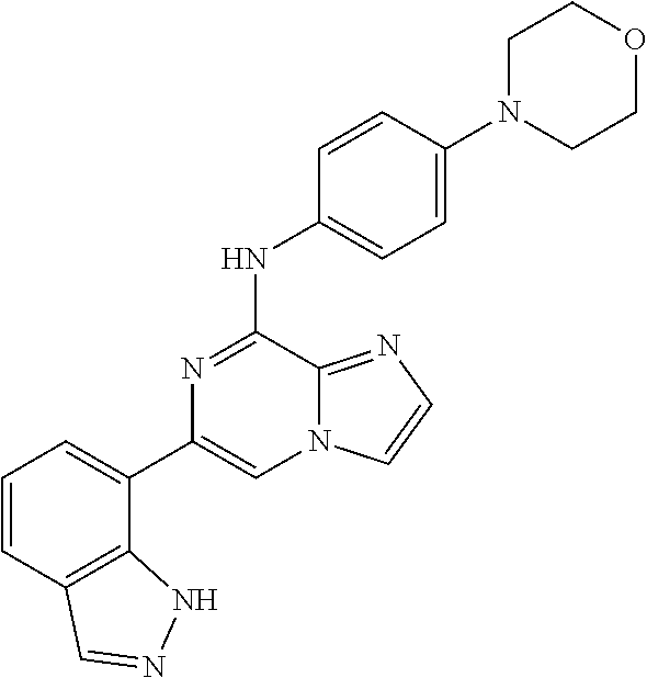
C1(C2=CC=CC3=C2NN=C3)=CN2C(=NC=C2)C(NC2=CC=C(N3CCOCC3)C=C2)=N1
